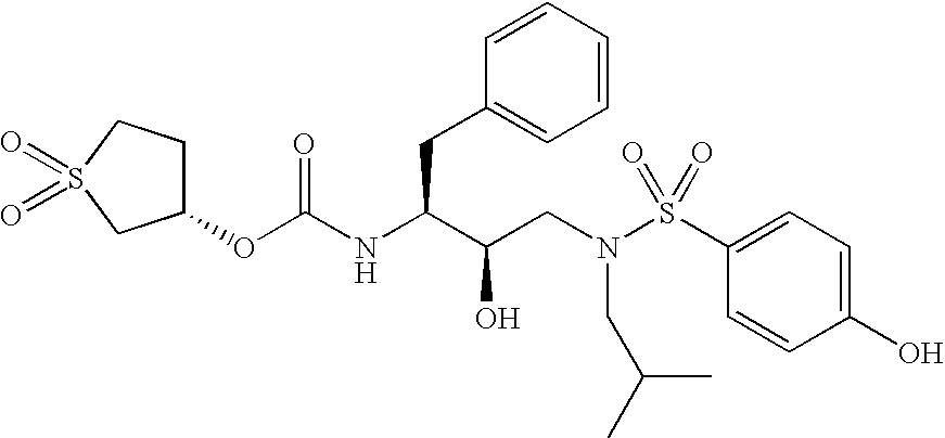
C1(OC(NC(C(CN(S(C2=CC=C(O)C=C2)(=O)=O)CC(C)C)O)CC2=CC=CC=C2)=O)CCS(=O)(=O)C1
